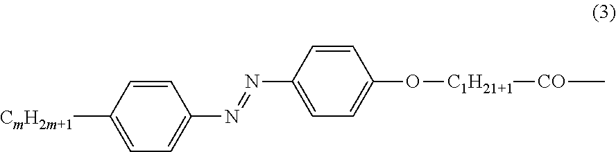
[CmH2m+1]C1=CC=C(N=NC2=CC=C(O[C1H21+1][CO]C)C=C2)C=C1
